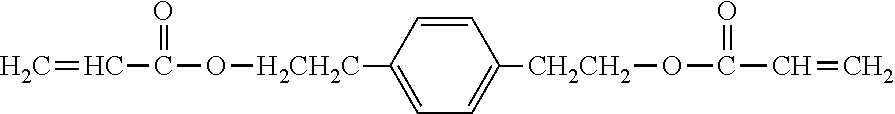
C=CC(=O)O[H2CH2C]C1=CC=C([CH2CH2]OC(=O)C=C)C=C1
